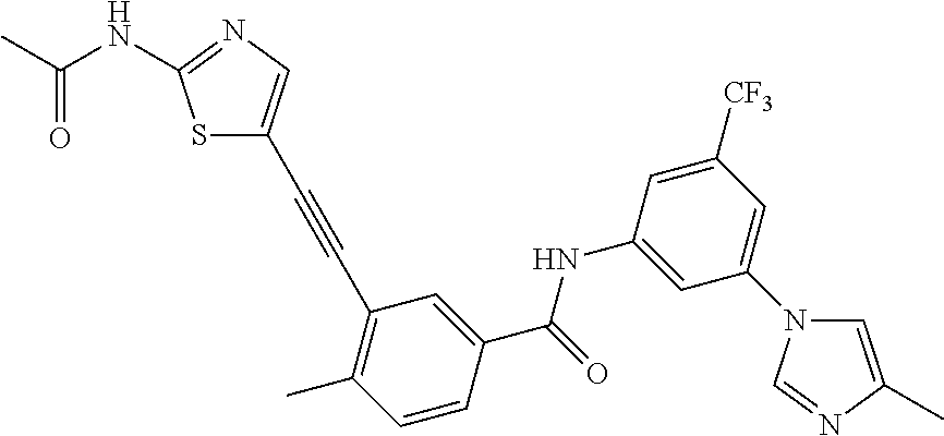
S1C(C#CC2=C(C)C=CC(C(=O)NC3=CC(N4C=C(C)N=C4)=CC([CF3])=C3)=C2)=CN=C1NC(C)=O
